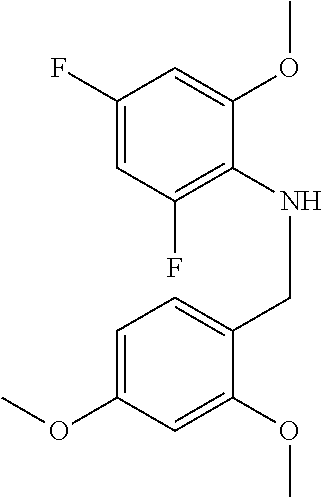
C1(F)=CC(F)=C(NCC2=CC=C(OC)C=C2OC)C(OC)=C1
